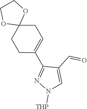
C1C2(CCC(C3=NN([THP])C=C3C=O)=C1)OCCO2
